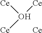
[Ce]O([Ce])[Ce].[Ce]
